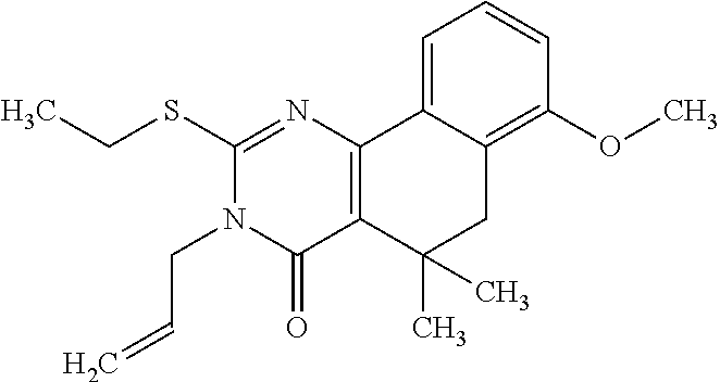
C1(SCC)=NC2=C(C(=O)N1CC=C)C(C)(C)CC1=C(OC)C=CC=C21
